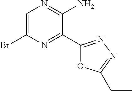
C1(Br)=CN=C(N)C(C2=NN=C(CC)O2)=N1
